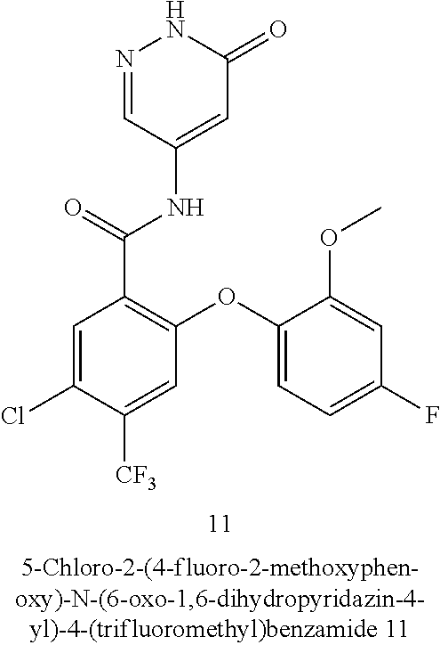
C1=C(Cl)C([CF3])=CC(OC2=CC=C(F)C=C2OC)=C1C(=O)NC1=CC(=O)NN=C1
